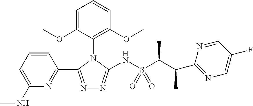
N1=C(C2=NC(NC)=CC=C2)N(C2=C(OC)C=CC=C2OC)C(NS(C(C)C(C)C2=NC=C(F)C=N2)(=O)=O)=N1
